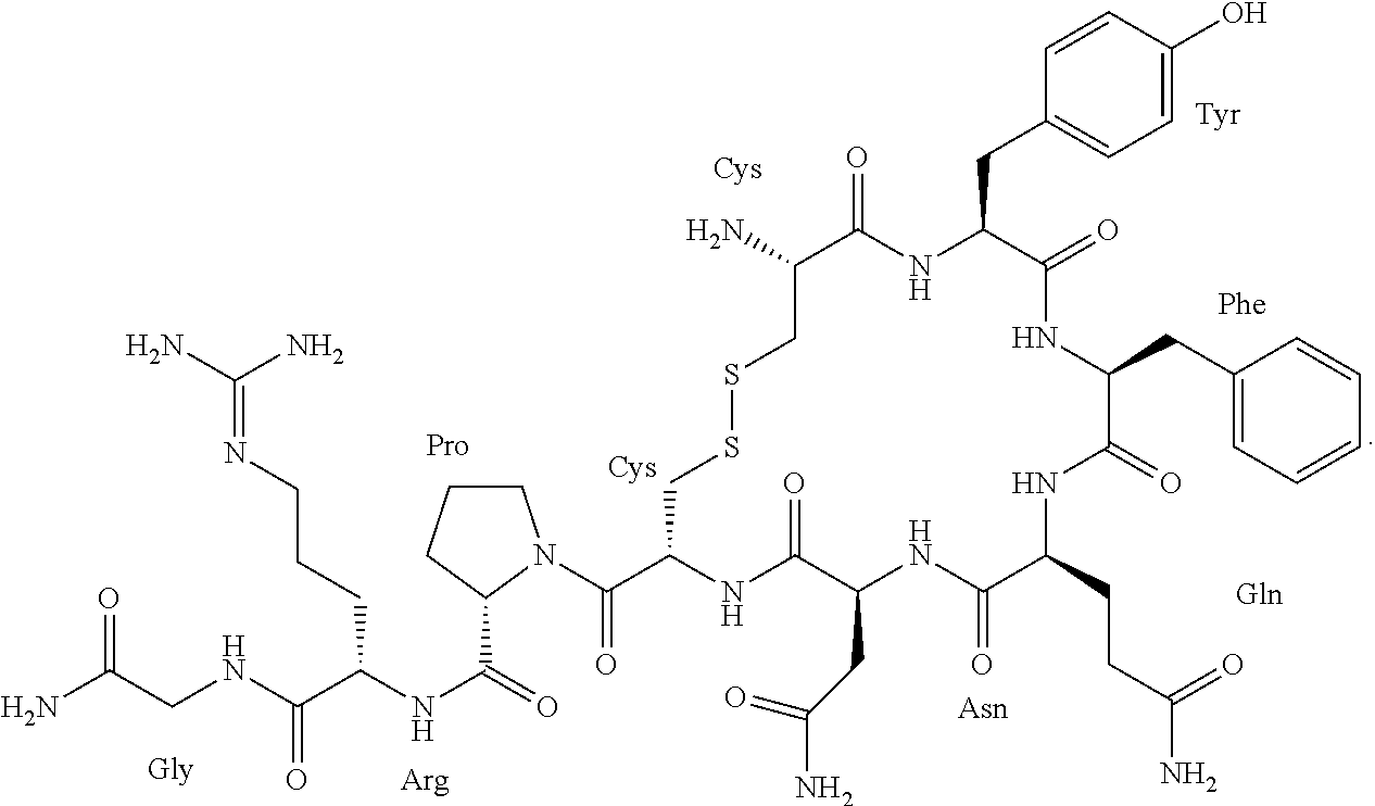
NC(CNC(C(NC(=O)C1N(C(C2NC(=O)C(CC(N)=O)NC(=O)C(CCC(N)=O)NC(=O)C(CC3=CC=CC=C3)NC(=O)C(CC3=CC=C(O)C=C3)NC(=O)C(N)CSSC2)=O)CCC1)CCCN=C(N)N)=O)=O
